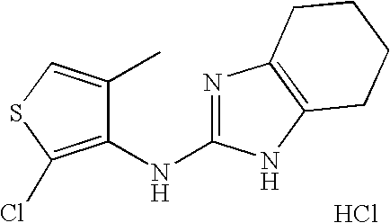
N(C1=C(Cl)SC=C1C)C1=NC2=C(N1)CCCC2.Cl
